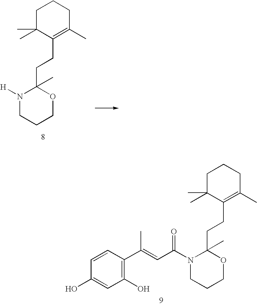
N1([H])CCCOC1(CCC1=C(C)CCCC1(C)C)C.N1(C(C=C(C2=C(O)C=C(O)C=C2)C)=O)CCCOC1(CCC1=C(C)CCCC1(C)C)C
